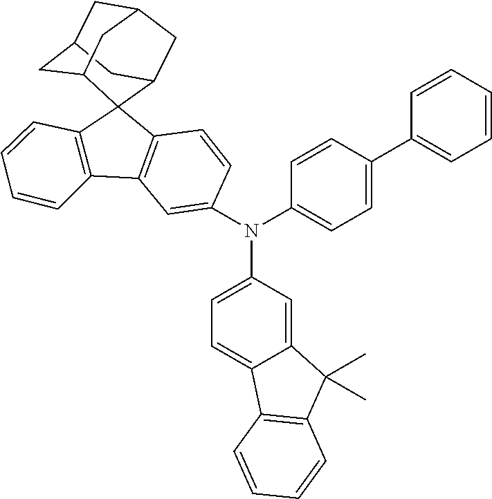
N(C1=CC2=C(C3(C4=C2C=CC=C4)C2CC4CC(CC3C4)C2)C=C1)(C1=CC=C(C2=CC=CC=C2)C=C1)C1=CC=C2C(=C1)C(C)(C)C1=C2C=CC=C1
